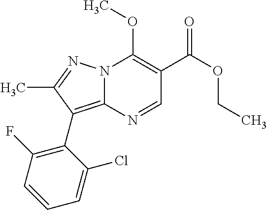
N12C(=C(C3=C(F)C=CC=C3Cl)C(C)=N1)N=CC(C(=O)OCC)=C2OC
